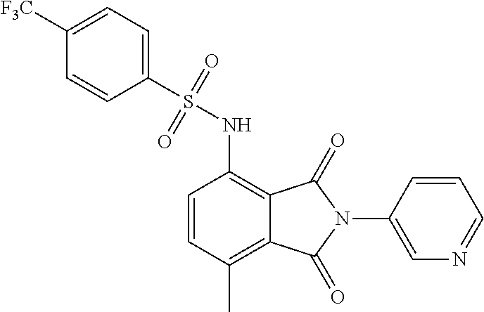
C1=CC(C)=C2C(=C1NS(C1=CC=C([F3C])C=C1)(=O)=O)C(=O)N(C1=CN=CC=C1)C2=O
